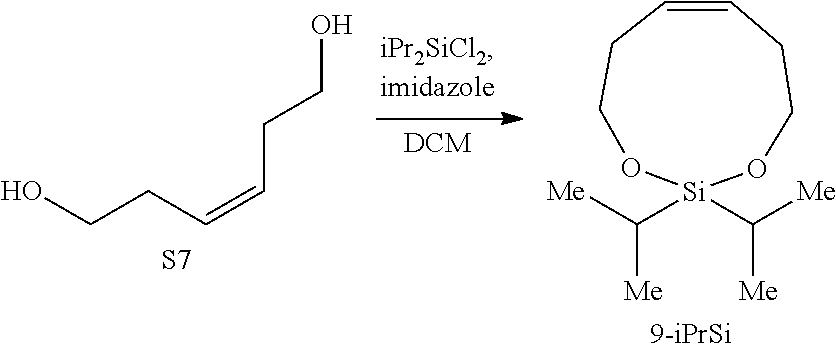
C(CC=CCCO)O.C1CC=CCCO[Si](C([Me])[Me])(C([Me])[Me])O1.[S7]
